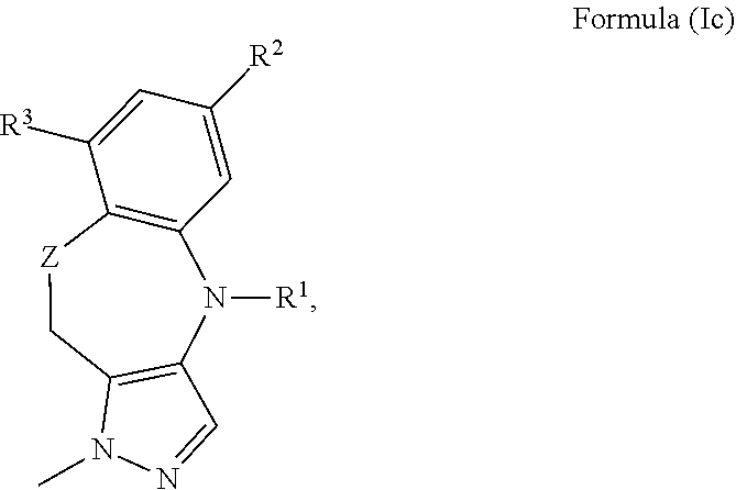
C1=C([R3])C2=C(C=C1[R2])N([R1])C1=C(C[Z]2)N(C)N=C1
